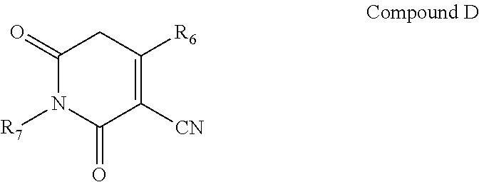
C1(=O)N([R7])C(=O)C([CN])=C([R6])C1
